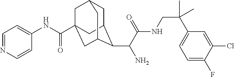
C1C2C(C(C(NCC(C3=CC=C(F)C(Cl)=C3)(C)C)=O)N)C3CC(C(NC4=CC=NC=C4)=O)(CC1C3)C2
